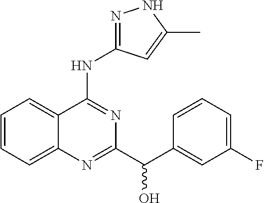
C1=CC=C2C(=C1)C(NC1=NNC(C)=C1)=NC(C(C1=CC(F)=CC=C1)O)=N2
